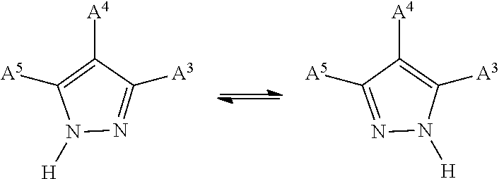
[H]N1N=C([A3])C([A4])=C1[A5].N1=C([A5])C([A4])=C([A3])N1[H]
